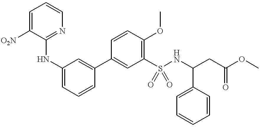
C1=C([O2N])C(NC2=CC=CC(C3=CC(S(NC(C4=CC=CC=C4)CC(=O)OC)(=O)=O)=C(OC)C=C3)=C2)=NC=C1
